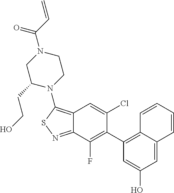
C12=C(N3CCN(C(C=C)=O)CC3CCO)SN=C1C(F)=C(C1=C3C(=CC(O)=C1)C=CC=C3)C(Cl)=C2
